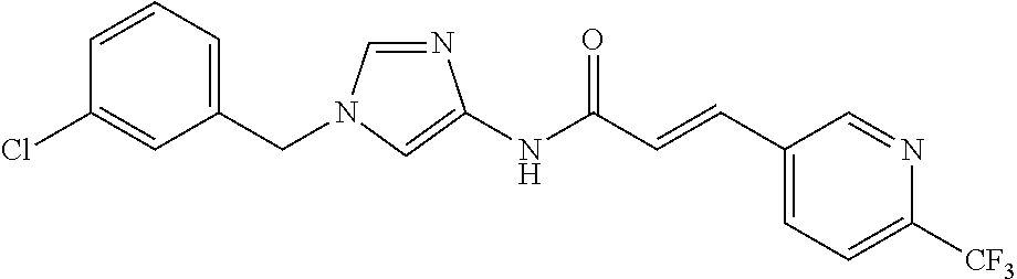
N1=CN(CC2=CC=CC(Cl)=C2)C=C1NC(C=CC1=CC=C([CF3])N=C1)=O
